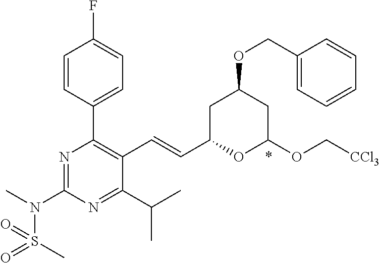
C1=CC(C2=C(C=CC3OC(OC[CCl3])CC(OCC4=CC=CC=C4)C3)C(C(C)C)=NC(N(C)S(C)(=O)=O)=N2)=CC=C1F
